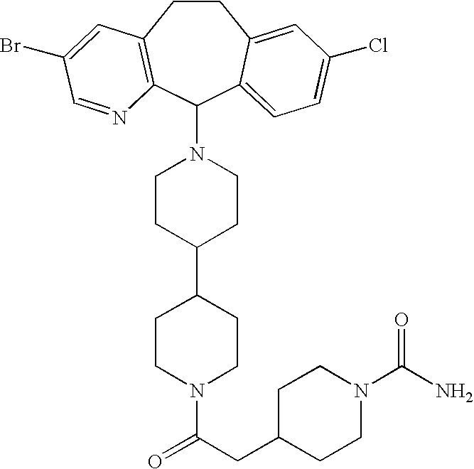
C1CC2=C(C(N3CCC(C4CCN(C(CC5CCN(C(N)=O)CC5)=O)CC4)CC3)C3=CC=C(Cl)C=C13)N=CC(Br)=C2
